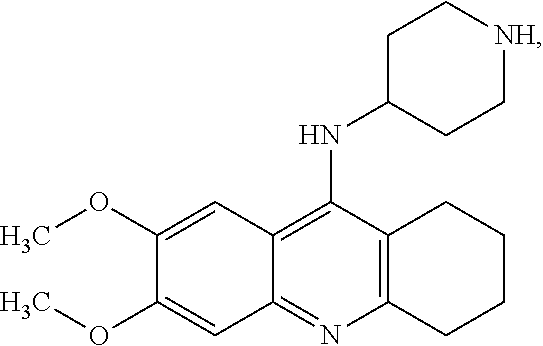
C12=C(N=C3C(=C1NC1CC[NH]CC1)C=C(OC)C(OC)=C3)CCCC2
